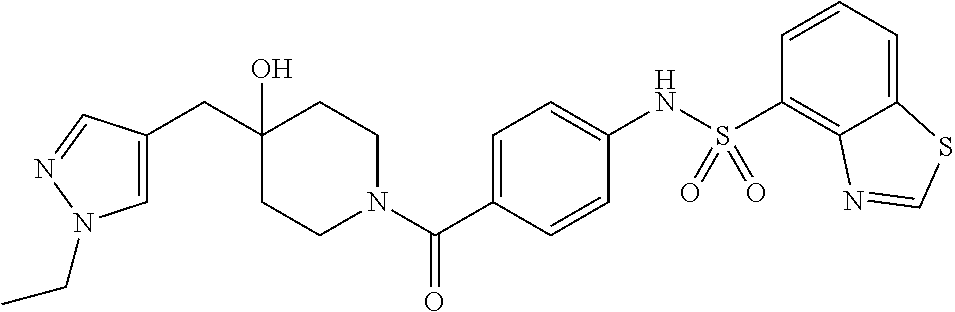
C1CN(C(C2=CC=C(NS(C3=C4C(=CC=C3)SC=N4)(=O)=O)C=C2)=O)CCC1(O)CC1=CN(CC)N=C1
